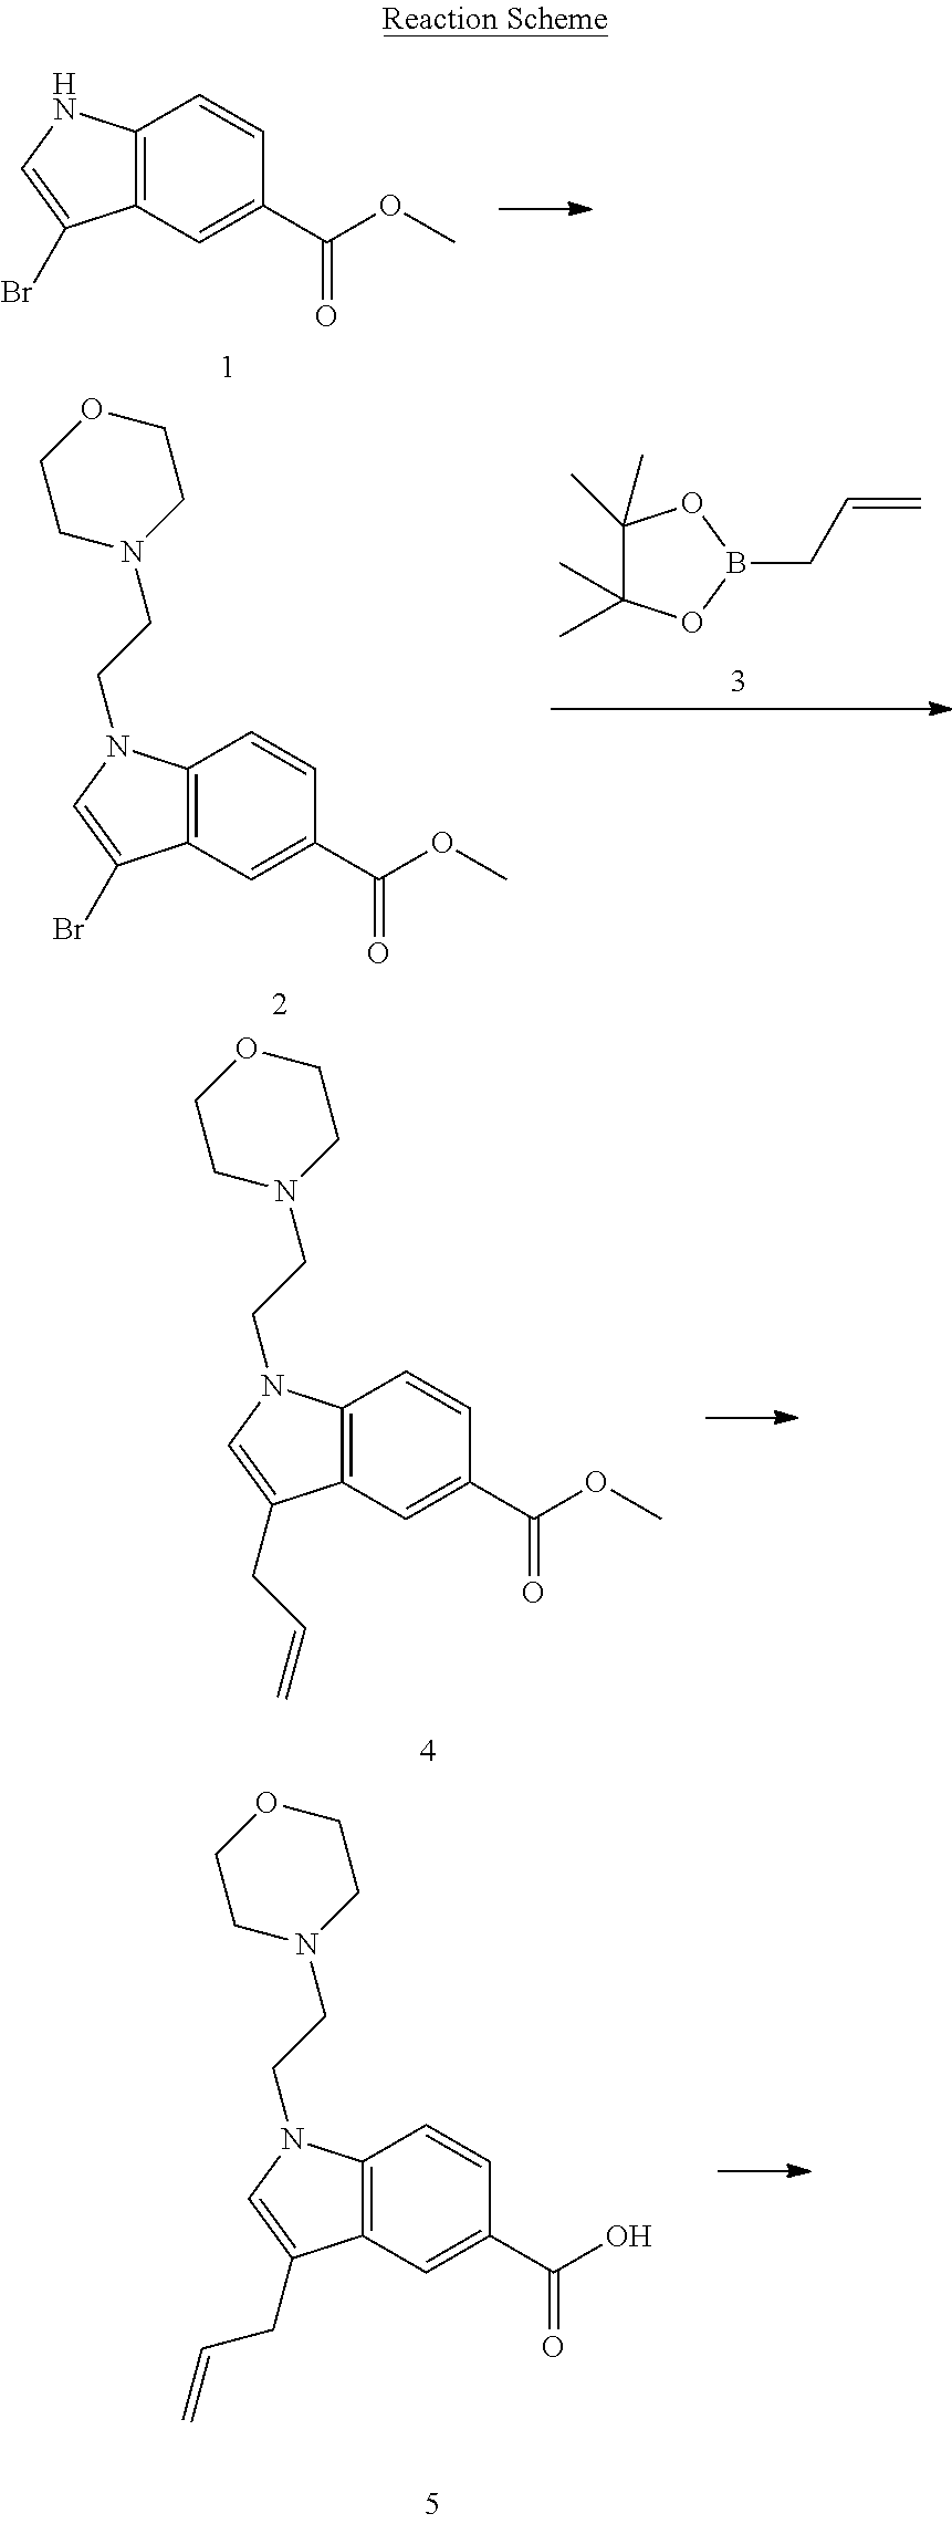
C12=C(C=C(C(=O)OC)C=C1)C(Br)=CN2.C12=C(C=C(C(=O)OC)C=C1)C(Br)=CN2CCN1CCOCC1.C1(C)(C)C(C)(C)OB(CC=C)O1.C12=C(C=C(C(=O)OC)C=C1)C(CC=C)=CN2CCN1CCOCC1.C12=C(C=C(C(=O)O)C=C1)C(CC=C)=CN2CCN1CCOCC1
